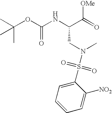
CC(OC(NC(C(=O)[OMe])CN(C)S(C1=CC=CC=C1[NO2])(=O)=O)=O)(C)C
